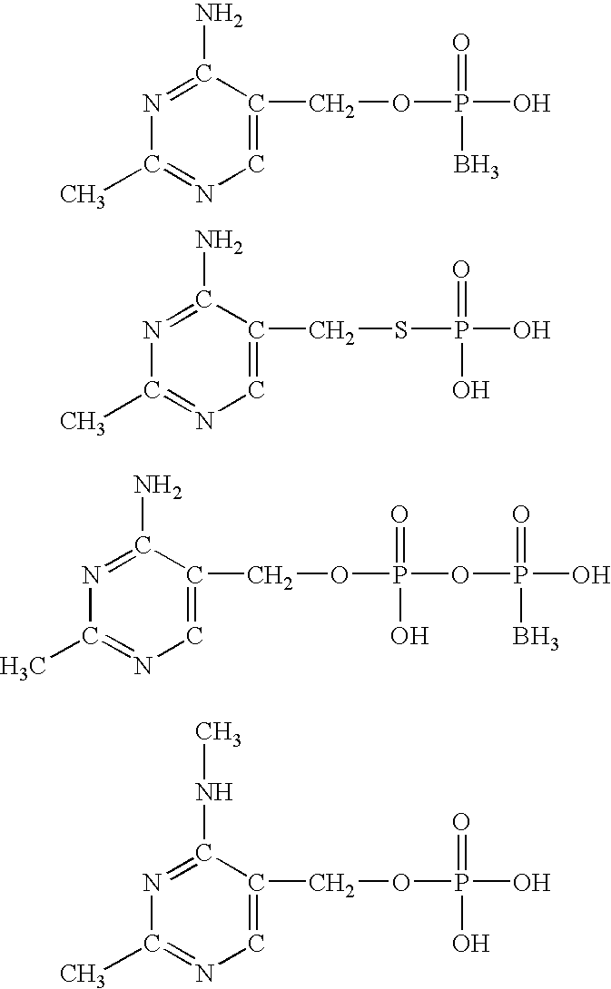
C1=C(COP(O)(=O)B)C(N)=NC(C)=N1.C1=C(CSP(O)(=O)O)C(N)=NC(C)=N1.C1=C(COP(OP(O)(=O)B)(=O)O)C(N)=NC(C)=N1.C1=C(COP(O)(=O)O)C(NC)=NC(C)=N1
